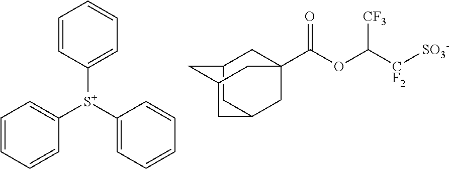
C1=CC([S+](C2=CC=CC=C2)C2=CC=CC=C2)=CC=C1.C12(C(OC([CF2][SO3-])[CF3])=O)CC3CC(C1)CC(C2)C3
